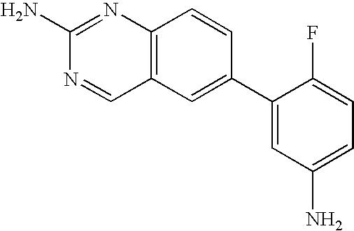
C12=C(C=C(C3=CC(N)=CC=C3F)C=C1)C=NC(N)=N2
